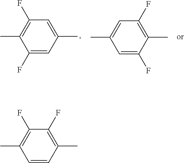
C1=CC(C)=C(F)C(F)=C1C.C1(F)=CC(C)=CC(F)=C1C.C1=C(F)C(C)=C(F)C=C1C
